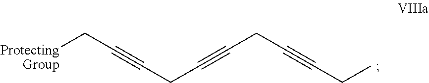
C(#CC[ProtectingGroup])CC#CCC#CCC
